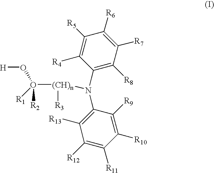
[H]OO([R2])([R1])[(CH)n]([R3])N(C1=C([R8])C([R7])=C([R6])C([R5])=C1[R4])C1=C([R13])C([R12])=C([R11])C([R10])=C1[R9]
